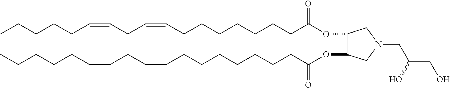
O(C(CCCCCCCC=CCC=CCCCCC)=O)C1C(OC(CCCCCCCC=CCC=CCCCCC)=O)CN(CC(CO)O)C1
